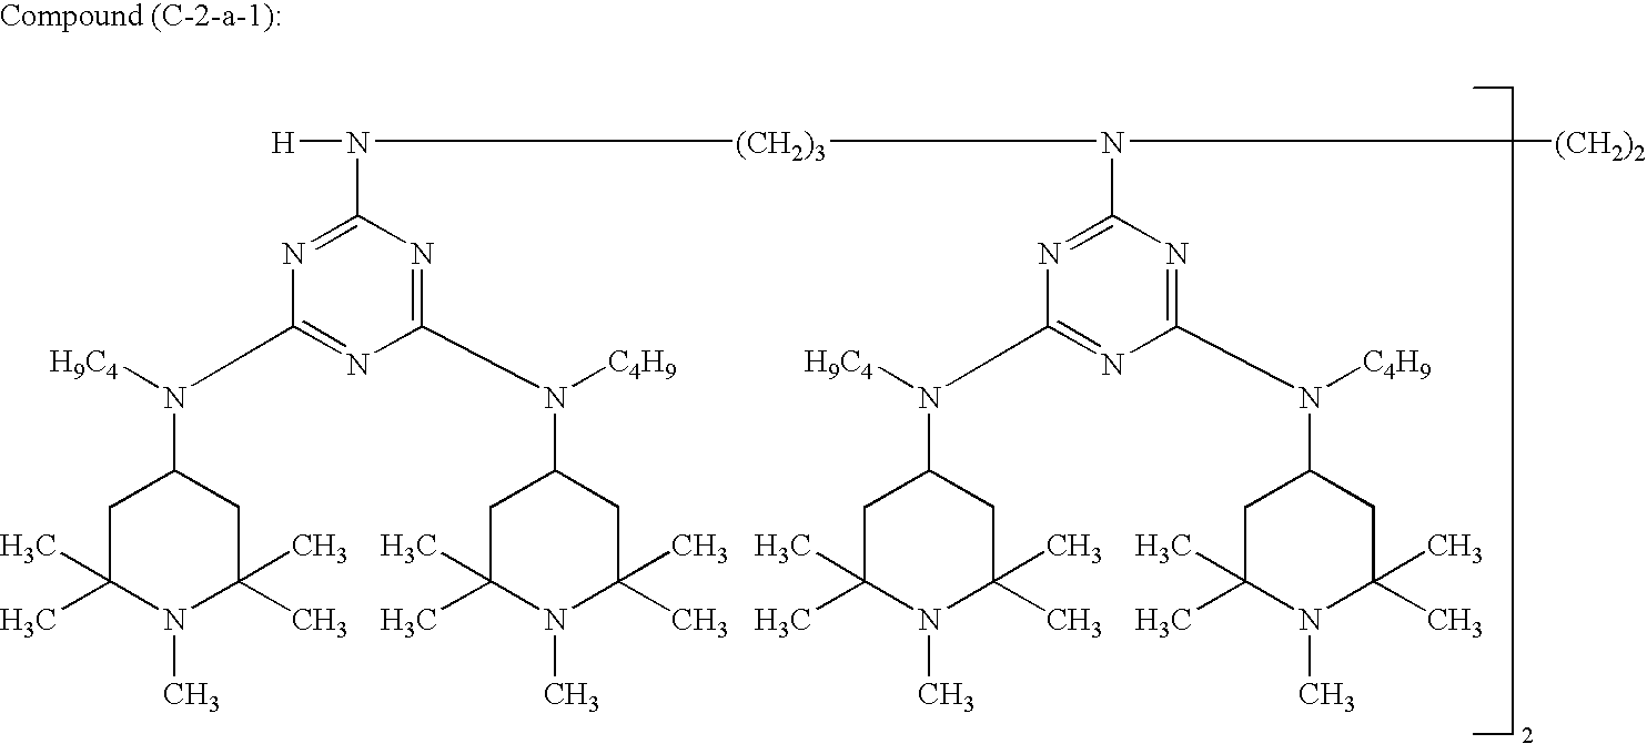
C1C(C)(C)N(C)C(C)(C)CC1N([C4H9])C1=NC(N([H])[(CH2)3]N(C2=NC(N(C3CC(C)(C)N(C)C(C)(C)C3)[H9C4])=NC(N(C3CC(C)(C)N(C)C(C)(C)C3)[C4H9])=N2)[(CH2)2])=NC(N(C2CC(C)(C)N(C)C(C)(C)C2)[H9C4])=N1
